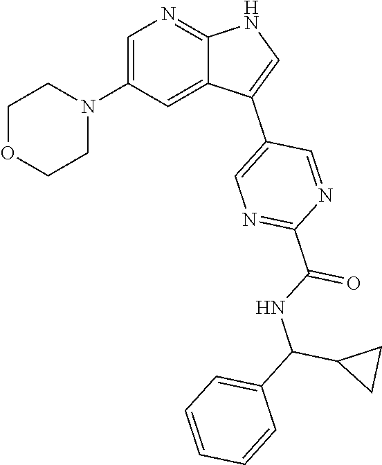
C1=C(N2CCOCC2)C=C2C(=N1)NC=C2C1=CN=C(C(NC(C2=CC=CC=C2)C2CC2)=O)N=C1
